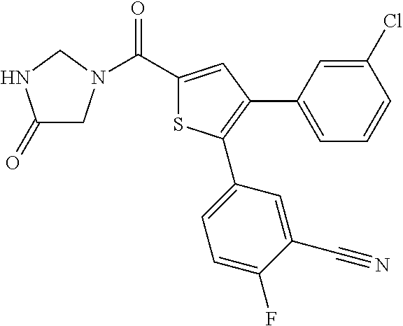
C1(=O)CN(C(C2=CC(C3=CC=CC(Cl)=C3)=C(C3=CC=C(F)C(C#N)=C3)S2)=O)CN1
